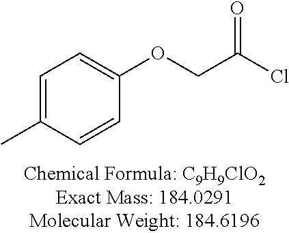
C1=C(C)C=CC(OCC(Cl)=O)=C1
